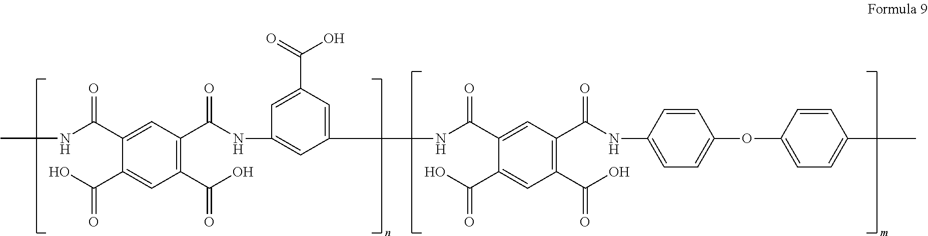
C1(C(NC)=O)=CC(C(NC2=CC(NC(C3=CC(C(NC4=CC=C(OC5=CC=C(C)C=C5)C=C4)=O)=C(C(O)=O)C=C3C(O)=O)=O)=CC(C(=O)O)=C2)=O)=C(C(O)=O)C=C1C(O)=O
